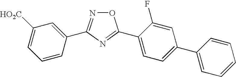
C1(C2=NOC(C3=CC=C(C4=CC=CC=C4)C=C3F)=N2)=CC([HO2C])=CC=C1
